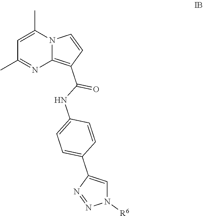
C1=C(C)N2C(=C(C(NC3=CC=C(C4=CN([R6])N=N4)C=C3)=O)C=C2)N=C1C
